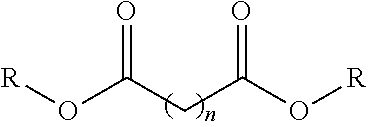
[R]OC(CC(O[R])=O)=O
